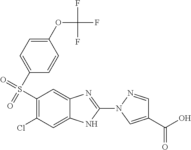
C1(S(=O)(=O)C2=CC=C(OC(F)(F)F)C=C2)=C(Cl)C=C2C(=C1)N=C(N1C=C(C(=O)O)C=N1)N2
